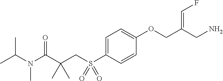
C1=C(S(CC(C(N(C(C)C)C)=O)(C)C)(=O)=O)C=CC(OCC(CN)=CF)=C1
